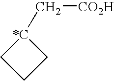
C1C[*C](C[CO2H])C1
